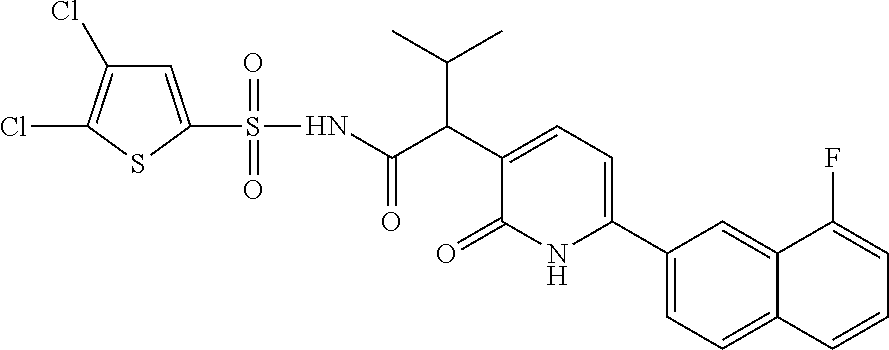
C1(C2=CC=C(C(C(=O)NS(=O)(=O)C3=CC(Cl)=C(Cl)S3)C(C)C)C(=O)N2)=CC=C2C(=C1)C(F)=CC=C2
